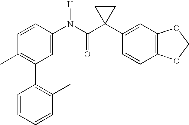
C1=CC(N(C(C2(C3=CC4=C(C=C3)OCO4)CC2)=O)[H])=CC(C2=C(C)C=CC=C2)=C1C
